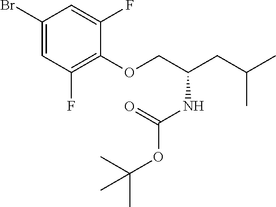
C1(Br)=CC(F)=C(OCC(CC(C)C)NC(OC(C)(C)C)=O)C(F)=C1
